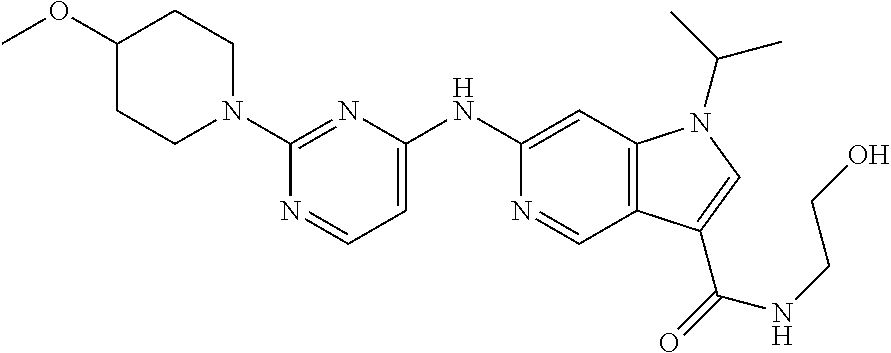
C1(N2CCC(OC)CC2)=NC(NC2=CC3=C(C=N2)C(C(NCCO)=O)=CN3C(C)C)=CC=N1
